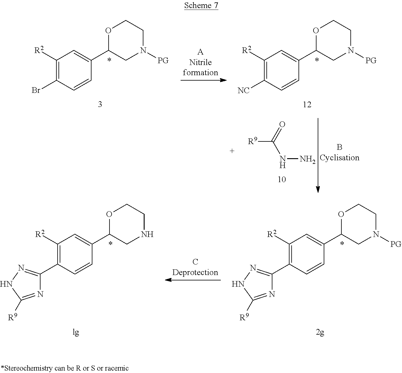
C1([R2])=C(Br)C=CC(C2OCCN([PG])C2)=C1.C1([R2])=C([NC])C=CC(C2OCCN([PG])C2)=C1.N(N)C([R9])=O.C1([R2])=C(C2=NNC([R9])=N2)C=CC(C2OCCNC2)=C1.C1([R2])=C(C2=NNC([R9])=N2)C=CC(C2OCCN([PG])C2)=C1
